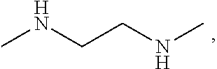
CNCCNC
